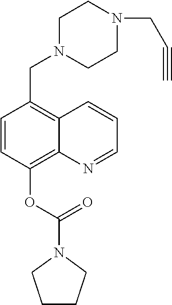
C1=CC(OC(N2CCCC2)=O)=C2C(=C1CN1CCN(CC#C)CC1)C=CC=N2
